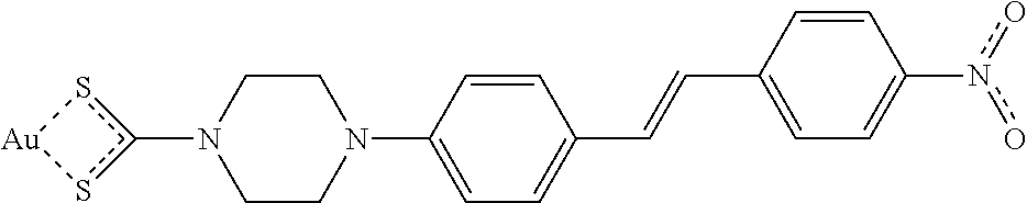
C1CN(C2=CC=C(C=CC3=CC=C(n(o)o)C=C3)C=C2)CCN1c1s[Au]s1
